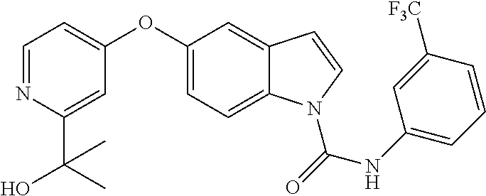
C1=NC(C(C)(O)C)=CC(OC2=CC=C3C(=C2)C=CN3C(NC2=CC=CC([F3C])=C2)=O)=C1
